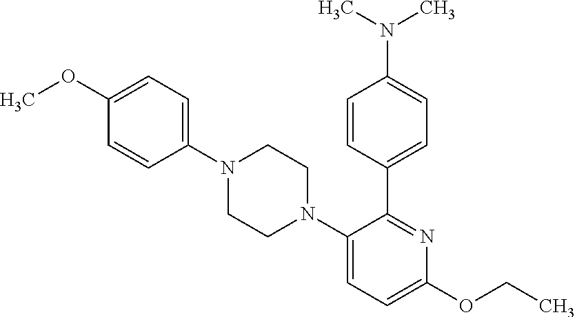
C1(N2CCN(C3=CC=C(OCC)N=C3C3=CC=C(N(C)C)C=C3)CC2)=CC=C(OC)C=C1
